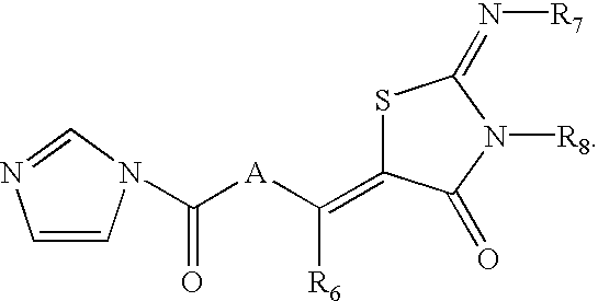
[A](C(=C1SC(=N[R7])N([R8])C1=O)[R6])C(=O)N1C=CN=C1
